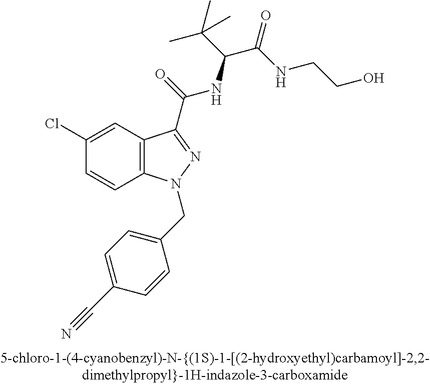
C1(Cl)=CC2=C(C=C1)N(CC1=CC=C(C#N)C=C1)N=C2C(=O)NC(C(C)(C)C)C(=O)NCCO
